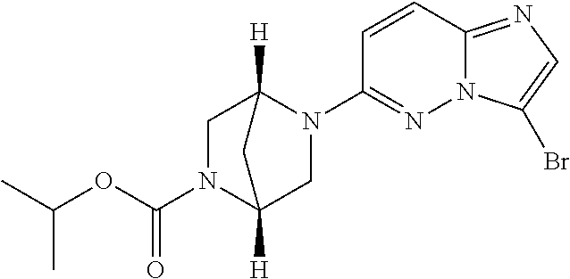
C1=CC2=NC=C(Br)N2N=C1N1C2([H])CN(C(OC(C)C)=O)C([H])(C1)C2
